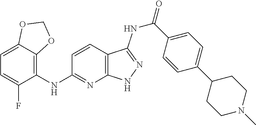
C1(NC2=NC3=C(C=C2)C(NC(=O)C2=CC=C(C4CCN(C)CC4)C=C2)=NN3)=C2C(=CC=C1F)OCO2
